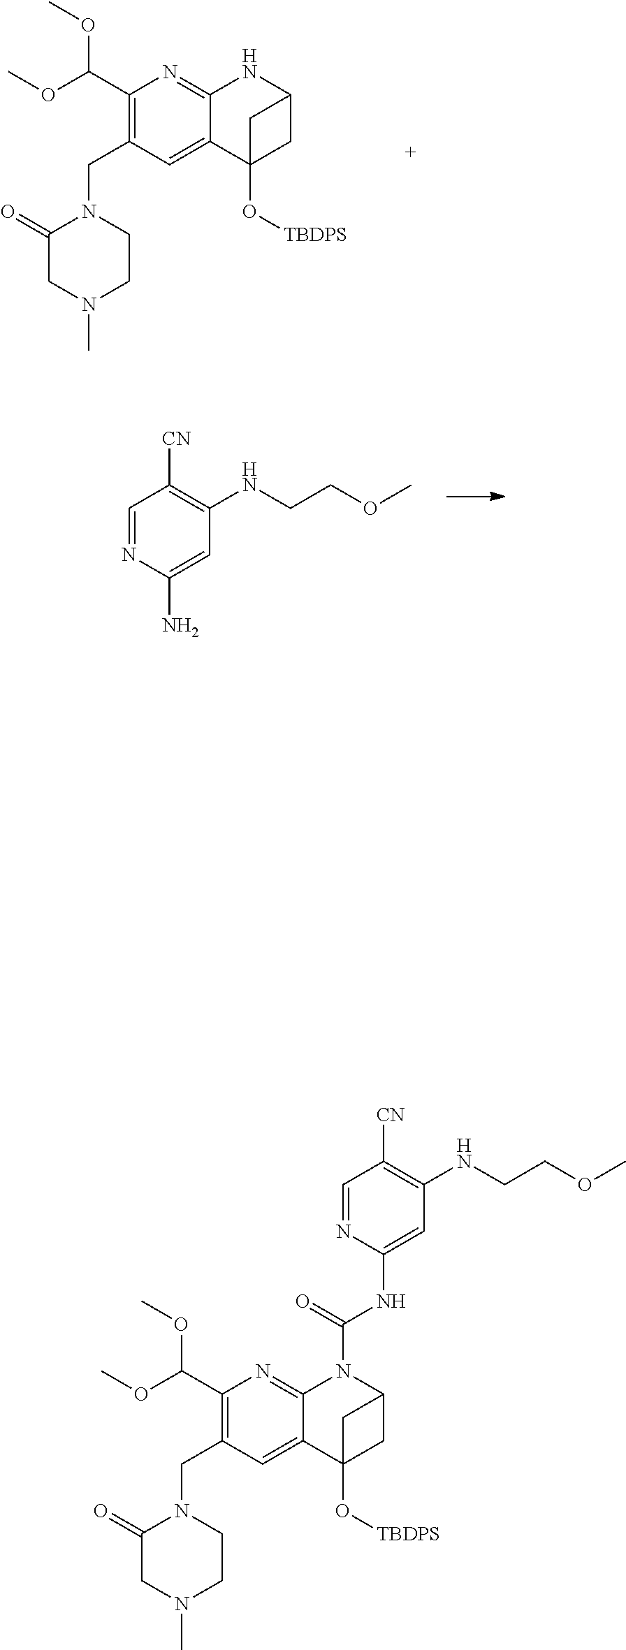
C(=O)(NC1=CC(NCCOC)=C([CN])C=N1)N1C2=NC(C(OC)OC)=C(CN3C(=O)CN(C)CC3)C=C2C2(O[TBDPS])CC1C2.C1(C(OC)OC)=C(CN2C(=O)CN(C)CC2)C=C2C(=N1)NC1CC2(O[TBDPS])C1.NC1=CC(NCCOC)=C([CN])C=N1
